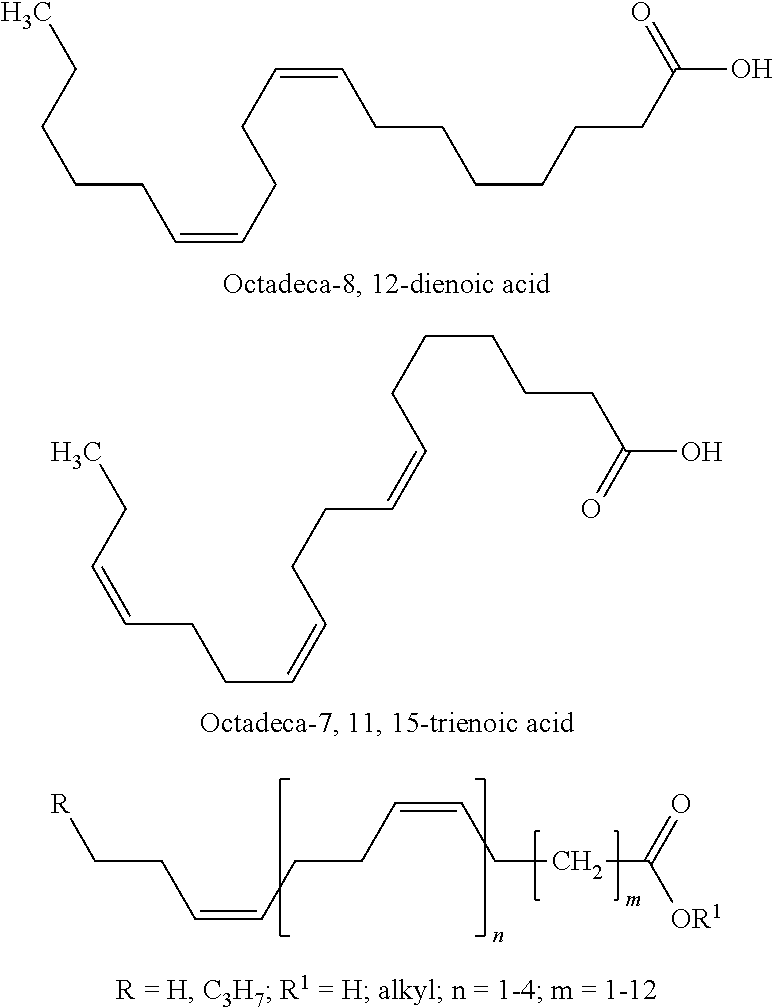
C(=CCCC=CCCCCCCC(O)=O)CCCCC.C(C=CCCC=CCCCCCC(O)=O)CC=CCC.C(=CCCC=CCCC(=O)[OR1])CC[R]
